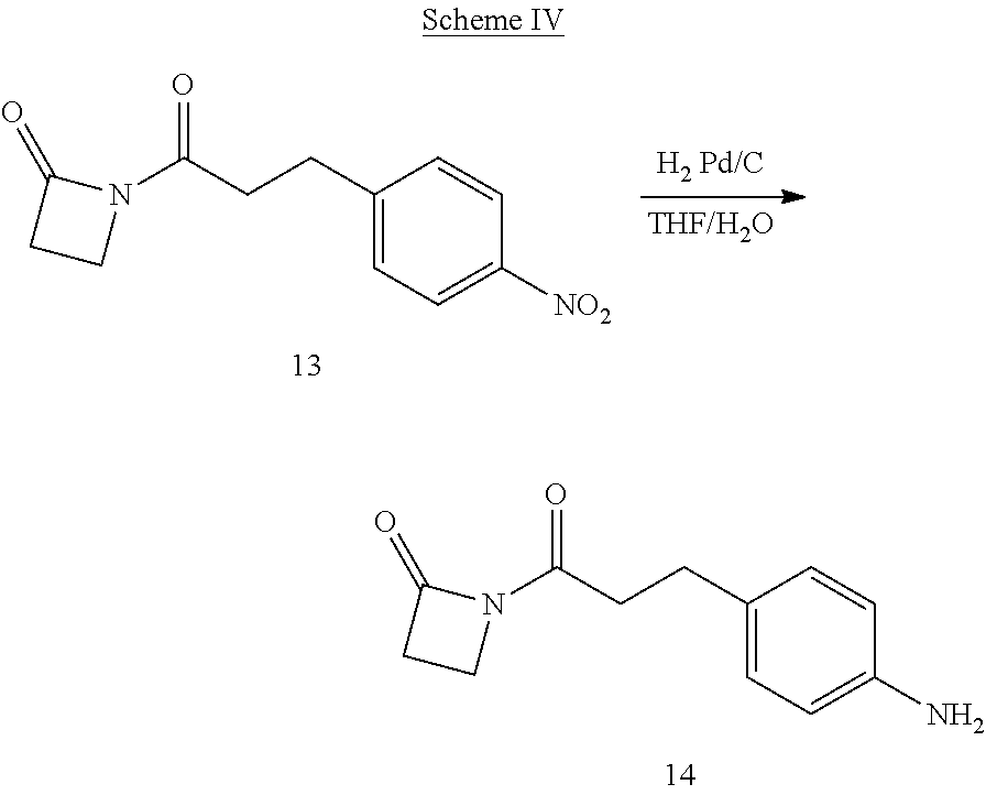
N1(C(CCC2=CC=C([NO2])C=C2)=O)C(=O)CC1.N1(C(CCC2=CC=C(N)C=C2)=O)C(=O)CC1
